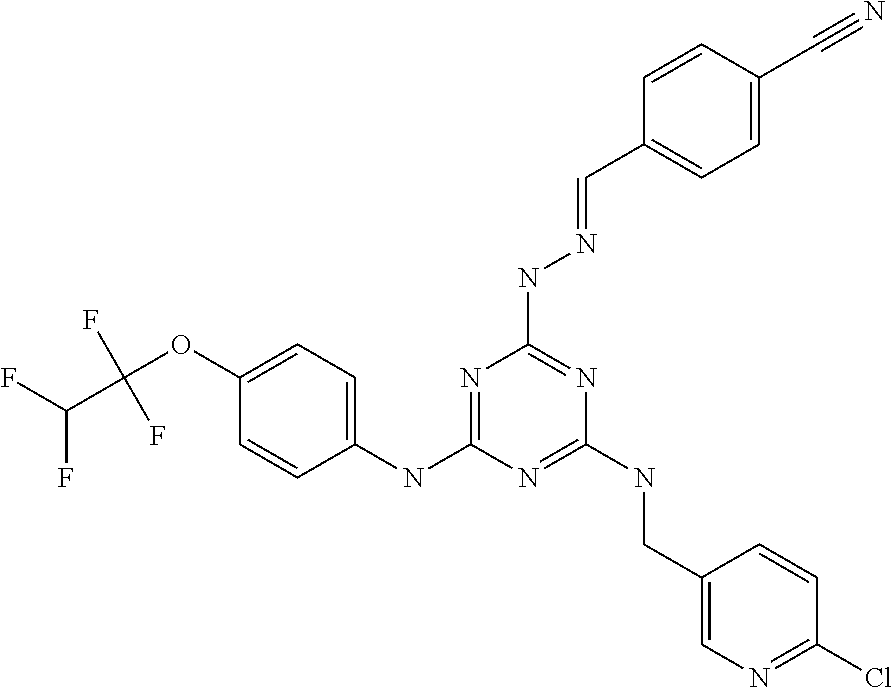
C1(OC(C(F)F)(F)F)=CC=C(NC2=NC(NN=CC3=CC=C(C#N)C=C3)=NC(NCC3=CN=C(Cl)C=C3)=N2)C=C1
